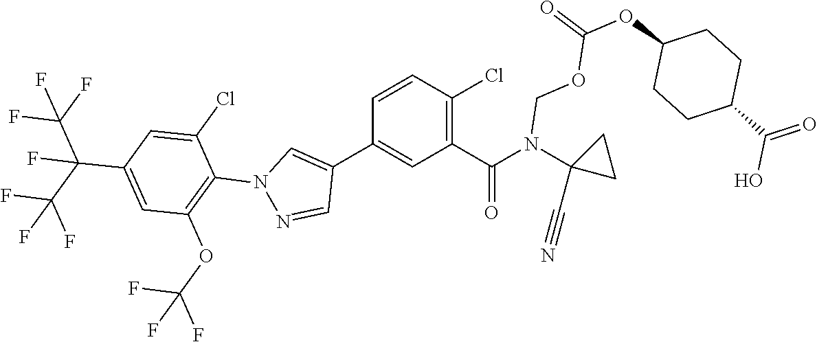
C1(C(N(C2(C#N)CC2)COC(=O)OC2CCC(C(O)=O)CC2)=O)=C(Cl)C=CC(C2=CN(C3=C(OC(F)(F)F)C=C(C(C(F)(F)F)(C(F)(F)F)F)C=C3Cl)N=C2)=C1
